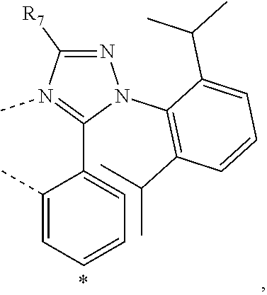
C1(C2=CC=CC=C2C)=N(C)C([R7])=NN1C1=C(C(C)C)C=CC=C1C(C)C
